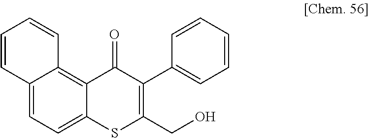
C12=CC=C3C(=C1C=CC=C2)C(=O)C(C1=CC=CC=C1)=C(CO)S3
